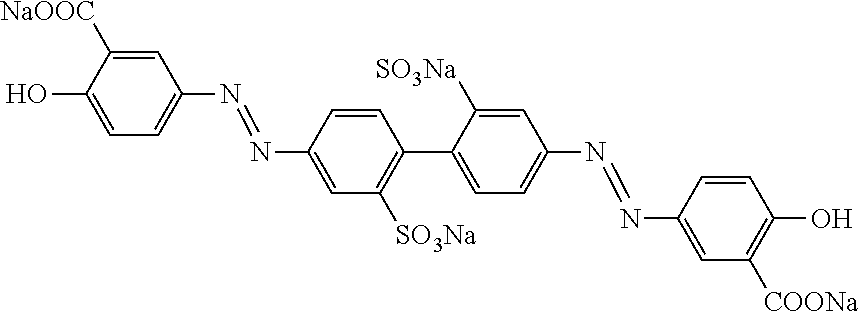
OC1=CC=C(N=NC2=CC([SO3Na])=C(C3=CC=C(N=NC4=CC([COONa])=C(O)C=C4)C=C3[SO3Na])C=C2)C=C1[NaOOC]
